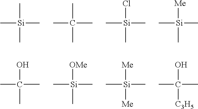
C[Si](C)(C)C.CC(C)(C)C.C[Si](C)(Cl)C.C[Si](C)([Me])C.CC(C)(O)C.C[Si](C)([OMe])C.C[Si](C)([Me])[Me].CC(C)(O)[C3H5]
